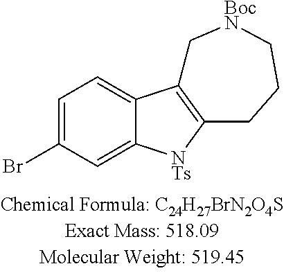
BrC1=CC=C2C(=C1)[NTs]C1=C2C[BocN]CCC1
